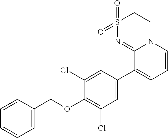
C1S(=O)(=O)N=C2N(C1)C=CC=C2C1=CC(Cl)=C(OCC2=CC=CC=C2)C(Cl)=C1
